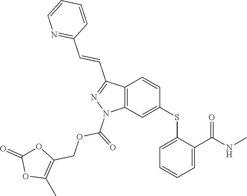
C1(SC2=CC3=C(C=C2)C(C=CC2=NC=CC=C2)=NN3C(OCC2=C(C)OC(=O)O2)=O)=CC=CC=C1C(NC)=O
